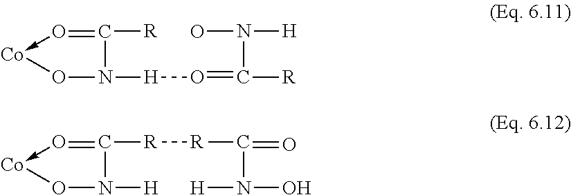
O1->[Co]ON([H])C=1[R][R]C(N(O)[H])=O.O1->[Co]ON([H]O=C([R])N(O)[H])C=1[R]
